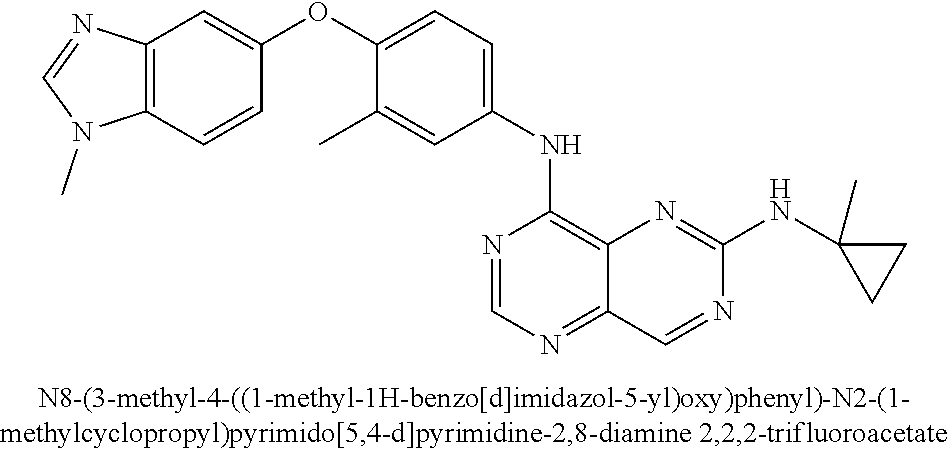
C12=C(C=CC(OC3=CC=C(NC4=C5C(=NC=N4)C=NC(NC4(C)CC4)=N5)C=C3C)=C1)N(C)C=N2
